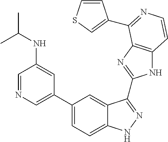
C1(C2=CN=CC(NC(C)C)=C2)=CC=C2C(=C1)C(C1=NC3=C(N1)C=CN=C3C1=CSC=C1)=NN2
